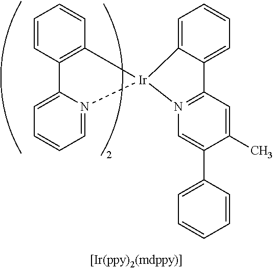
C1(C)=CC2=N(C=C1C1=CC=CC=C1)[Ir]1(C3=CC=CC=C23)N2=CC=CC=C2C2=C1C=CC=C2
